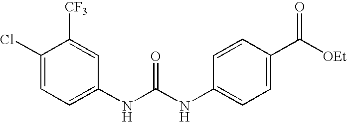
C1(Cl)=CC=C(NC(=O)NC2=CC=C(C([OEt])=O)C=C2)C=C1[CF3]
